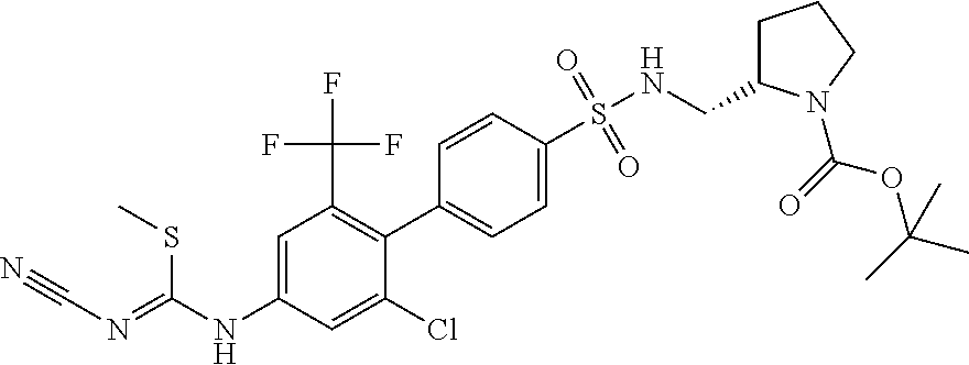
C1(C2=C(C(F)(F)F)C=C(NC(=NC#N)SC)C=C2Cl)=CC=C(S(NCC2CCCN2C(=O)OC(C)(C)C)(=O)=O)C=C1
